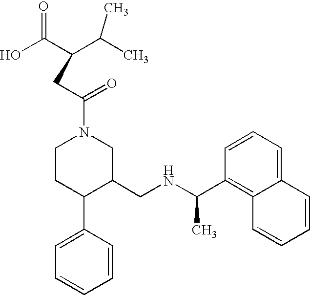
C1CC(C2=CC=CC=C2)C(CNC(C)C2=C3C(=CC=C2)C=CC=C3)CN1C(=O)CC(C(=O)O)C(C)C
